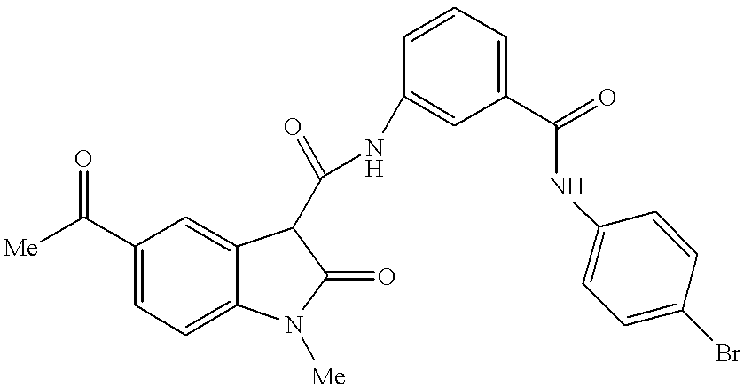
[Me]C(C1=CC=C2C(=C1)C(C(NC1=CC(C(=O)NC3=CC=C(Br)C=C3)=CC=C1)=O)C(=O)N2[Me])=O
